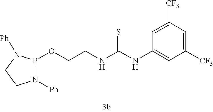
N1([Ph])P(OCCNC(NC2=CC([CF3])=CC([CF3])=C2)=S)N([Ph])CC1
